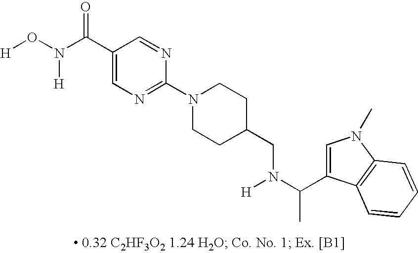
[H]ON(C(C1=CN=C(N2CCC(CN(C(C)C3=CN(C)C4=C3C=CC=C4)[H])CC2)N=C1)=O)[H]
